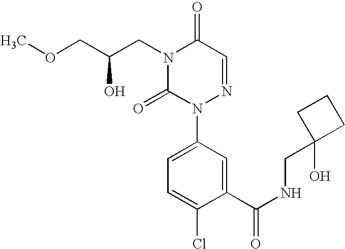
C1(C(NCC2(O)CCC2)=O)=CC(N2N=CC(=O)N(CC(COC)O)C2=O)=CC=C1Cl
